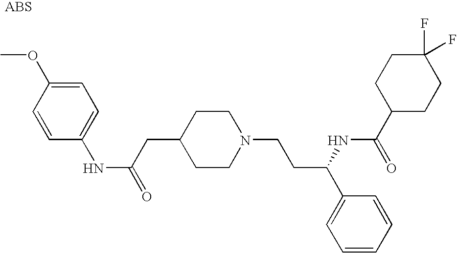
N(C(=O)CC1CCN(CCC(C2=CC=CC=C2)NC(C2CCC(F)(F)CC2)=O)CC1)C1=CC=C(OC)C=C1
